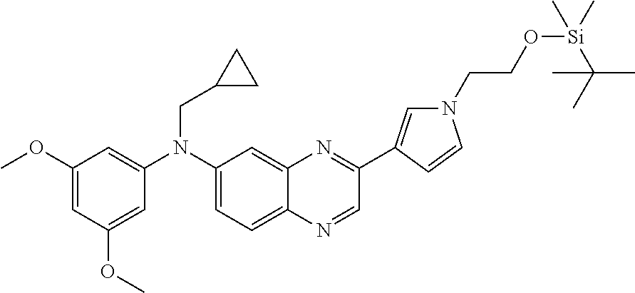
C1(OC)=CC(OC)=CC(N(C2=CC=C3C(=C2)N=C(C2=CN(CCO[Si](C(C)(C)C)(C)C)C=C2)C=N3)CC2CC2)=C1
